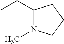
C1(CC)N(C)CCC1
